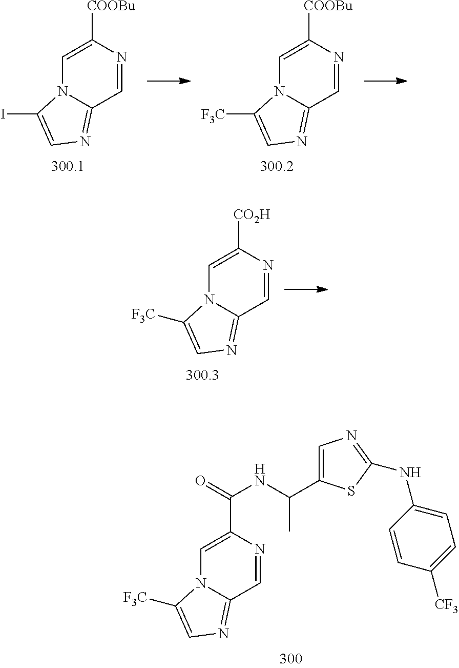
C1=C([COOBu])N=CC2=NC=C(I)N12.C1=C([COOBu])N=CC2=NC=C([F3C])N12.C1=C([CO2H])N=CC2=NC=C([F3C])N12.C1=C(C(=O)NC(C2=CN=C(NC3=CC=C([CF3])C=C3)S2)C)N=CC2=NC=C([F3C])N12
